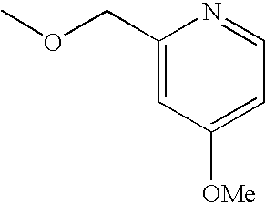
C1(COC)=CC([OMe])=CC=N1
